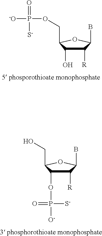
C1([R])C(O)C(COP([-O])(=O)[S-])OC1B.C1([R])C(OP([S-])(=O)[O-])C(CO)OC1B
